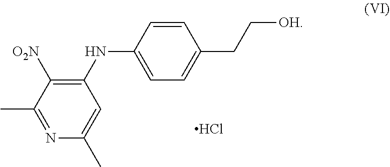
C1(NC2=CC=C(CC[OH])C=C2)=C([O2N])C(C)=NC(C)=C1.Cl
